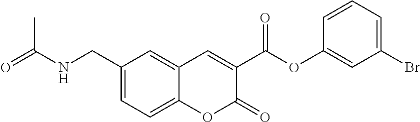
C1(CNC(=O)C)=CC=C2C(=C1)C=C(C(OC1=CC(Br)=CC=C1)=O)C(=O)O2
